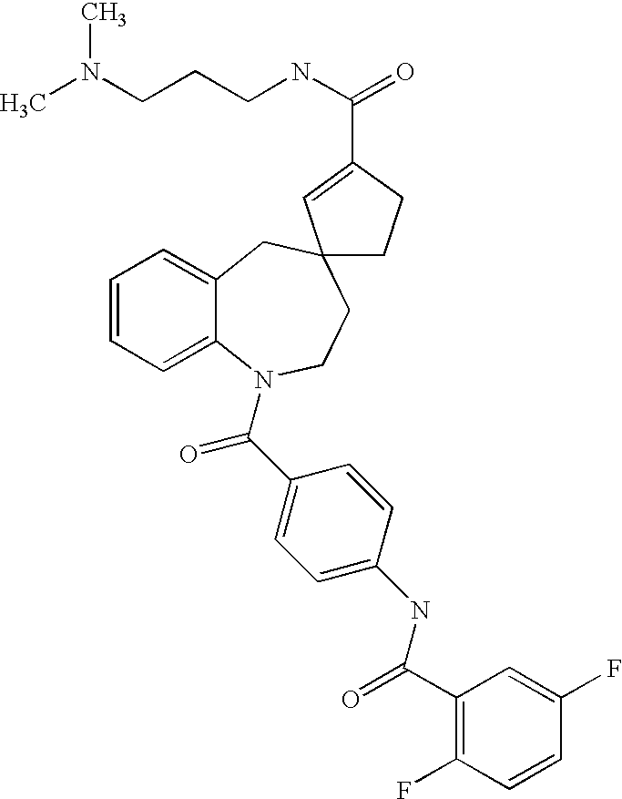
C1=CC=C2C(=C1)CC1(CCN2C(C2=CC=C(NC(=O)C3=C(F)C=CC(F)=C3)C=C2)=O)CCC(C(NCCCN(C)C)=O)=C1
